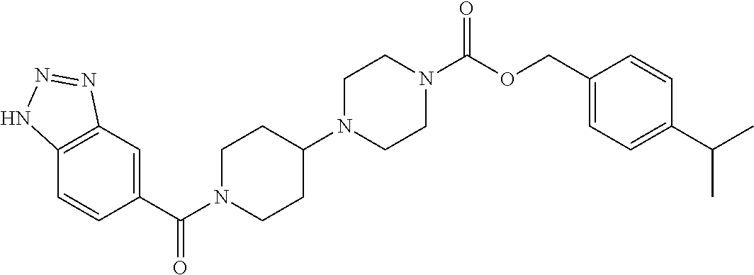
C12=C(C=C(C(N3CCC(N4CCN(C(OCC5=CC=C(C(C)C)C=C5)=O)CC4)CC3)=O)C=C1)N=NN2
